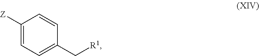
C1([Z])=CC=C(C[R1])C=C1
